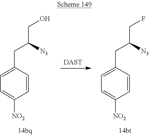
[DAST].C1=C([NO2])C=CC(CC(CO)[N3])=C1.C1=C([NO2])C=CC(CC(CF)[N3])=C1
